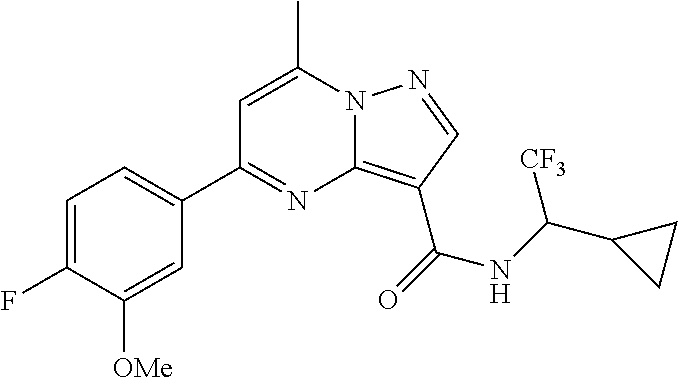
C1=C(C)N2C(=C(C(=O)NC(C3CC3)[CF3])C=N2)N=C1C1=CC=C(F)C([OMe])=C1
